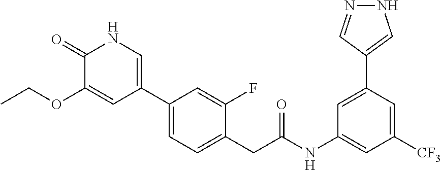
N1C(=O)C(OCC)=CC(C2=CC=C(CC(NC3=CC([CF3])=CC(C4=CNN=C4)=C3)=O)C(F)=C2)=C1
